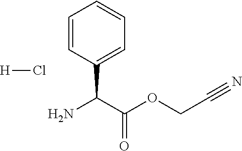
NC(C(OCC#N)=O)C1=CC=CC=C1.[H]Cl
